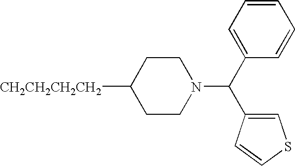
[CH2CH2CH2CH2]C1CCN(C(C2=CC=CC=C2)C2=CSC=C2)CC1
